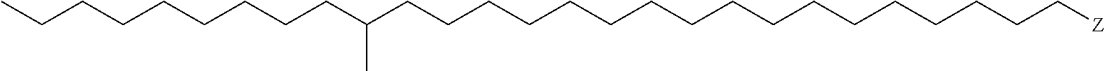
C(CC(CCCCCCCCCCCCCCCCC[Z])C)CCCCCCC
